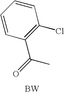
C1(C(=O)C)=C(Cl)C=CC=C1.[BW]
